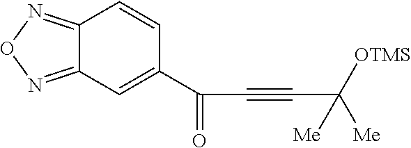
C12=NON=C1C=C(C(=O)C#CC([Me])([Me])[OTMS])C=C2
